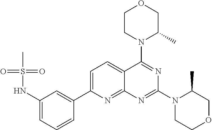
C1=C(C2=CC(NS(C)(=O)=O)=CC=C2)N=C2C(=C1)C(N1C(C)COCC1)=NC(N1CCOCC1C)=N2
